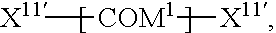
[X11][COM1][X11]
